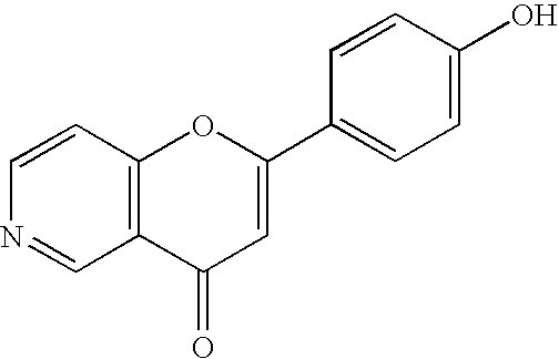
C1=CC2=C(C=N1)C(=O)C=C(C1=CC=C(O)C=C1)O2
